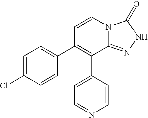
C1=C(Cl)C=CC(C2=C(C3=CC=NC=C3)C3=NNC(=O)N3C=C2)=C1
